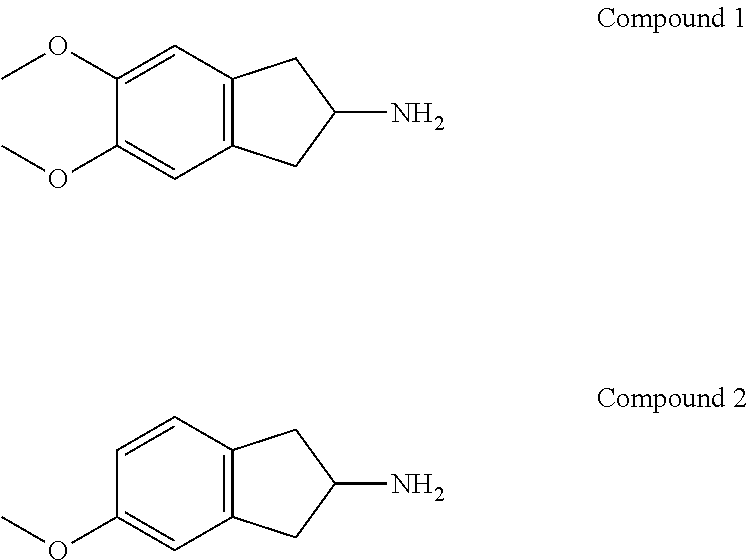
C1(OC)=CC2=C(C=C1OC)CC(N)C2.C1=CC2=C(C=C1OC)CC(N)C2
